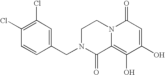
C1N(CC2=CC(Cl)=C(Cl)C=C2)C(=O)C2=C(O)C(O)=CC(=O)N2C1
